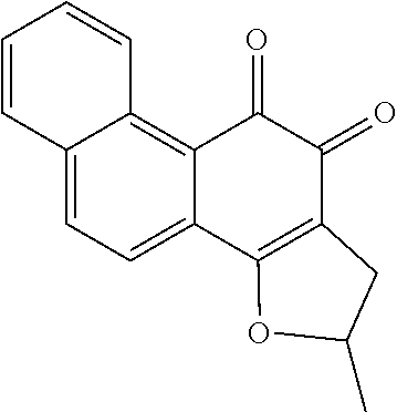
C12=CC=C3C(=C1C=CC=C2)C(=O)C(=O)C1=C3OC(C)C1
